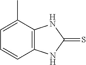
C12=C(NC(=S)N1)C=CC=C2C
